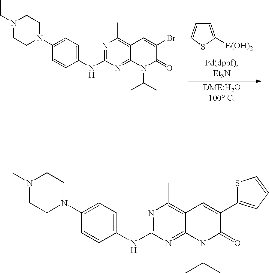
C1=C([B(OH)2])SC=C1.N1=C(NC2=CC=C(N3CCN(CC)CC3)C=C2)N=C2C(=C1C)C=C(Br)C(=O)N2C(C)C.N1=C(NC2=CC=C(N3CCN(CC)CC3)C=C2)N=C2C(=C1C)C=C(C1=CC=CS1)C(=O)N2C(C)C
